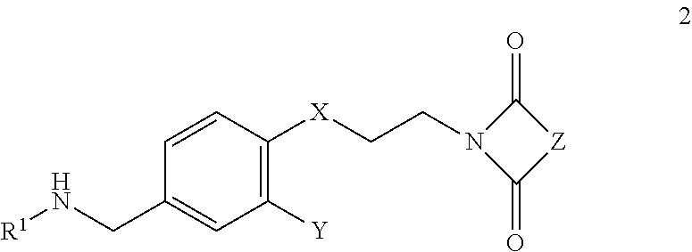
C1=CC([X]CCN2C(=O)[Z]C2=O)=C([Y])C=C1CN[R1]
